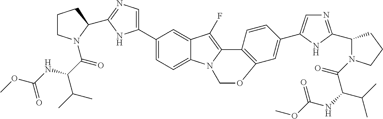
C1CN(C(C(NC(OC)=O)C(C)C)=O)C(C2=NC=C(C3=CC=C4C(=C3)C(F)=C3N4COC4=C3C=CC(C3=CN=C(C5N(C(C(C(C)C)NC(=O)OC)=O)CCC5)N3)=C4)N2)C1
